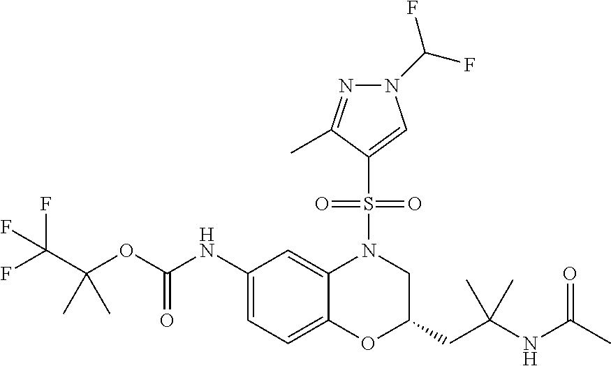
C1(NC(OC(C(F)(F)F)(C)C)=O)=CC=C2C(=C1)N(S(C1=CN(C(F)F)N=C1C)(=O)=O)CC(CC(NC(C)=O)(C)C)O2
